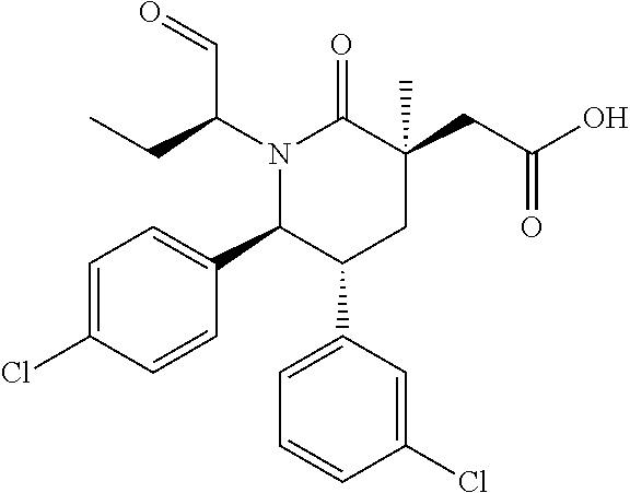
N1(C(CC)C=O)C(C2=CC=C(Cl)C=C2)C(C2=CC=CC(Cl)=C2)CC(C)(CC(=O)O)C1=O
